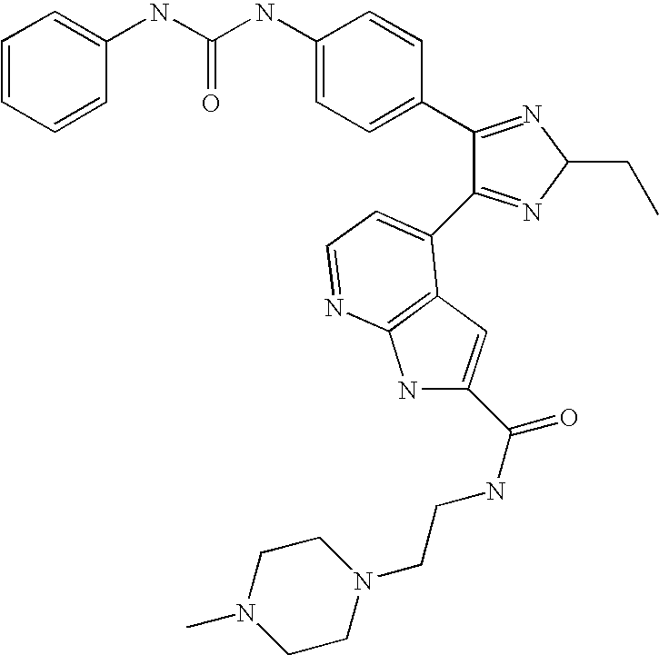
C(NC1=CC=C(C2=NC(CC)N=C2C2=CC=NC3=C2C=C(C(NCCN2CCN(C)CC2)=O)N3)C=C1)(=O)NC1=CC=CC=C1
